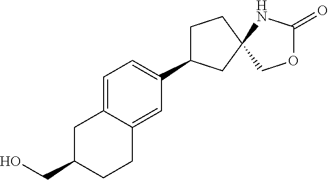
C1=C2C(=CC(C3CCC4(C3)COC(=O)N4)=C1)CCC(CO)C2
